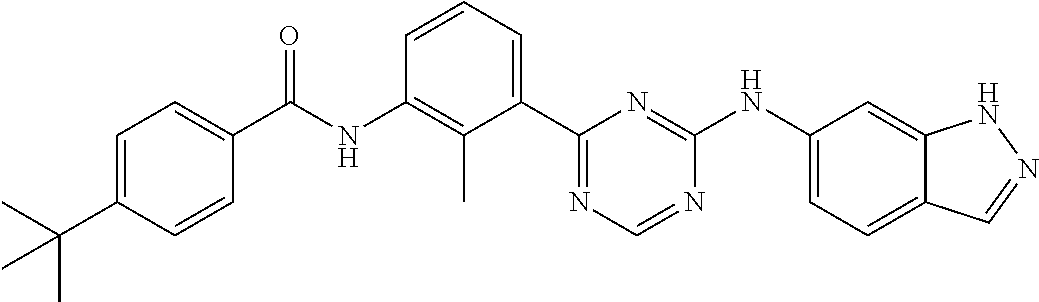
N(C1=C(C)C(C2=NC=NC(NC3=CC=C4C(=C3)NN=C4)=N2)=CC=C1)C(=O)C1=CC=C(C(C)(C)C)C=C1
